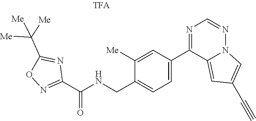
N1=CN=C(C2=CC=C(CNC(C3=NOC(C([Me])([Me])[Me])=N3)=O)C([Me])=C2)C2=CC(C#C)=CN12
